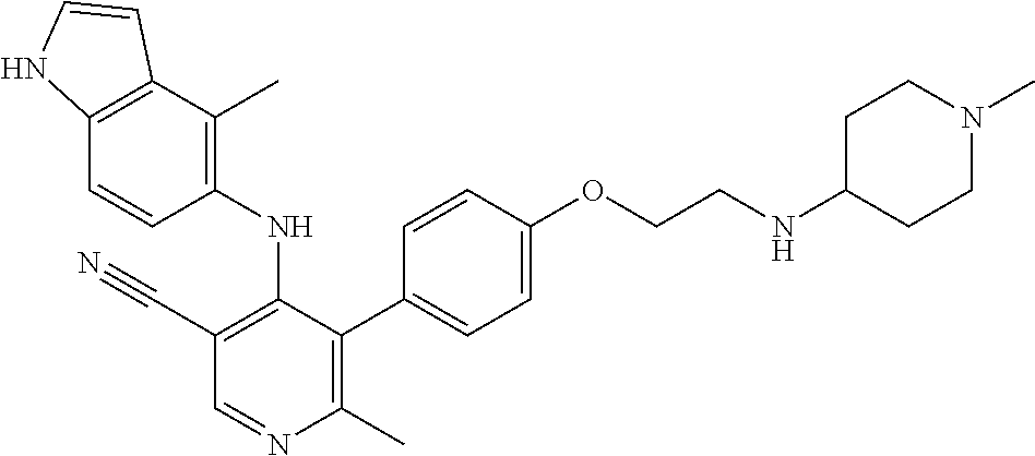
C1(NC2=C(C#N)C=NC(C)=C2C2=CC=C(OCCNC3CCN(C)CC3)C=C2)=C(C)C2=C(C=C1)NC=C2
